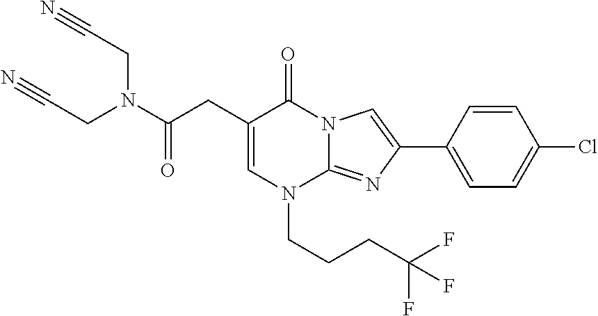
C1=C(CC(N(CC#N)CC#N)=O)C(=O)N2C(=NC(C3=CC=C(Cl)C=C3)=C2)N1CCCC(F)(F)F
